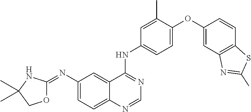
C1(N=C2OCC(C)(C)N2)=CC=C2C(=C1)C(NC1=CC=C(OC3=CC4=C(C=C3)SC(C)=N4)C(C)=C1)=NC=N2
